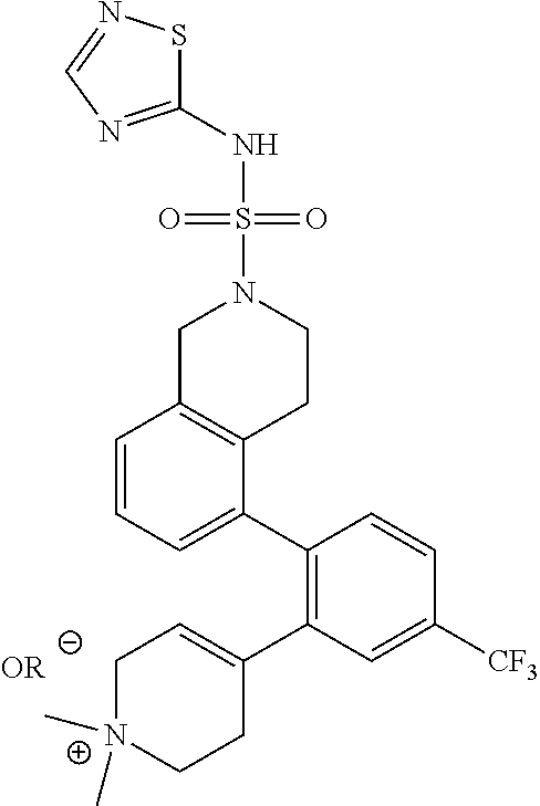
C1=CC=C(C2=C(C3=CC[N+](C)(C)CC3)C=C([CF3])C=C2)C2=C1CN(S(NC1=NC=NS1)(=O)=O)CC2
